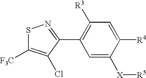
S1C([F3C])=C(Cl)C(C2=C([R3])C=C([R4])C([X][R5])=C2)=N1
